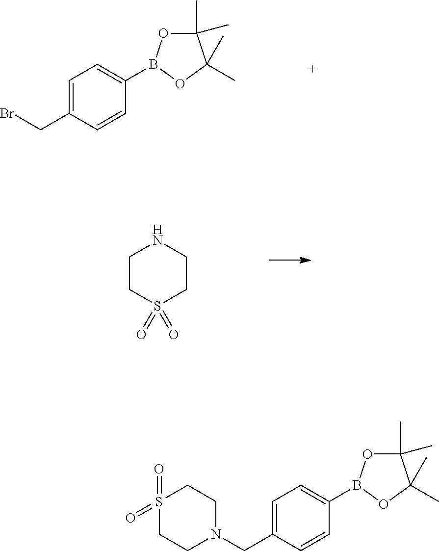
C1=C(CBr)C=CC(B2OC(C)(C)C(C)(C)O2)=C1.C1CS(=O)(=O)CCN1.C1=C(CN2CCS(=O)(=O)CC2)C=CC(B2OC(C)(C)C(C)(C)O2)=C1
